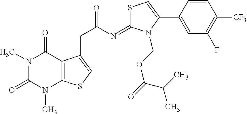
N1(C)C(=O)N(C)C2=C(C1=O)C(CC(=O)N=C1SC=C(C3=CC(F)=C([CF3])C=C3)N1COC(=O)C(C)C)=CS2
